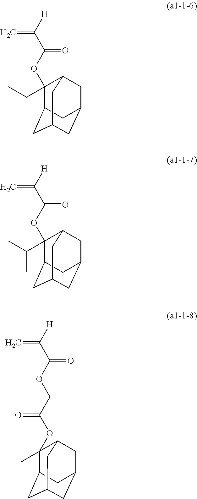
C1(CC)(OC(=O)C(=C)[H])C2CC3CC(CC1C3)C2.C1(C(C)C)(OC(=O)C(=C)[H])C2CC3CC(CC1C3)C2.C(OC(=O)C(=C)[H])C(=O)OC1(C)C2CC3CC(CC1C3)C2
